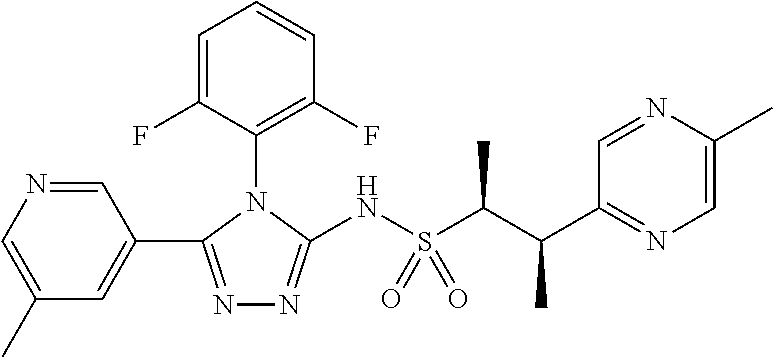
C1(N2C(NS(C(C(C3=NC=C(C)N=C3)C)C)(=O)=O)=NN=C2C2=CC(C)=CN=C2)=C(F)C=CC=C1F
